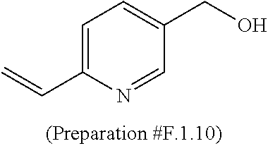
C1=C(C=C)N=CC(CO)=C1
